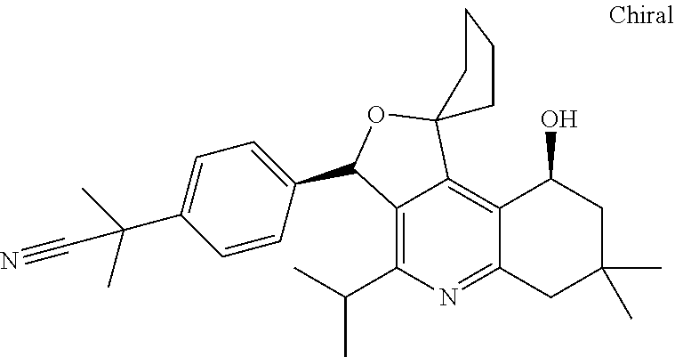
C12=C(C(C)C)N=C3C(=C1C1(OC2C2=CC=C(C(C#N)(C)C)C=C2)CCCC1)C(O)CC(C)(C)C3
